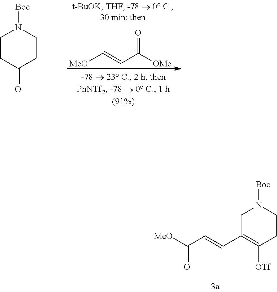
[MeO]C=CC([OMe])=O.C1CC(=O)CCN1[Boc].C1C(C=CC([MeO])=O)=C([OTf])CCN1[Boc]
